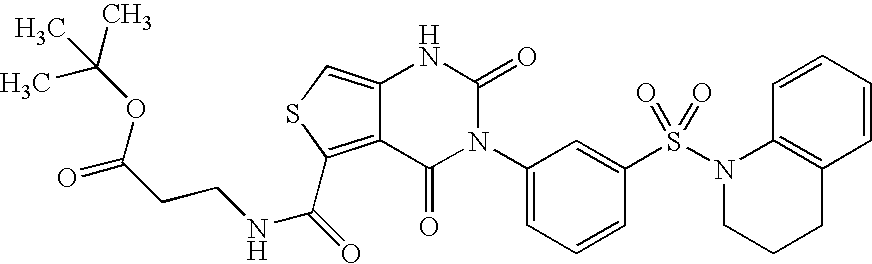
C12=CSC(C(=O)NCCC(=O)OC(C)(C)C)=C1C(=O)N(C1=CC=CC(S(N3CCCC4=C3C=CC=C4)(=O)=O)=C1)C(=O)N2
